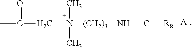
C(N([(CH2)3]NC[R8])(C)C)C(C)=O.[A-]
